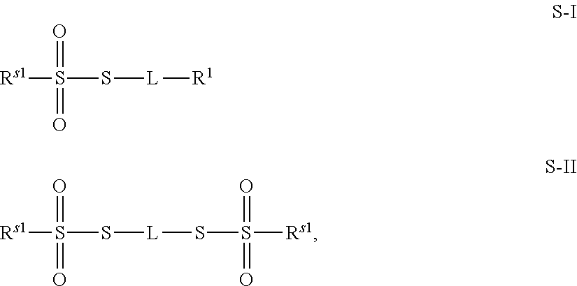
[Rs1]S(S[L][R1])(=O)=O.[Rs1]S(S[L]SS([Rs1])(=O)=O)(=O)=O
